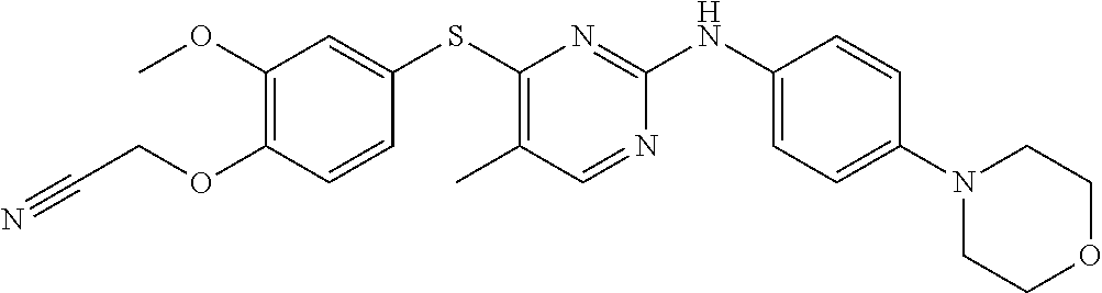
C1(OC)=C(OCC#N)C=CC(SC2=C(C)C=NC(NC3=CC=C(N4CCOCC4)C=C3)=N2)=C1
